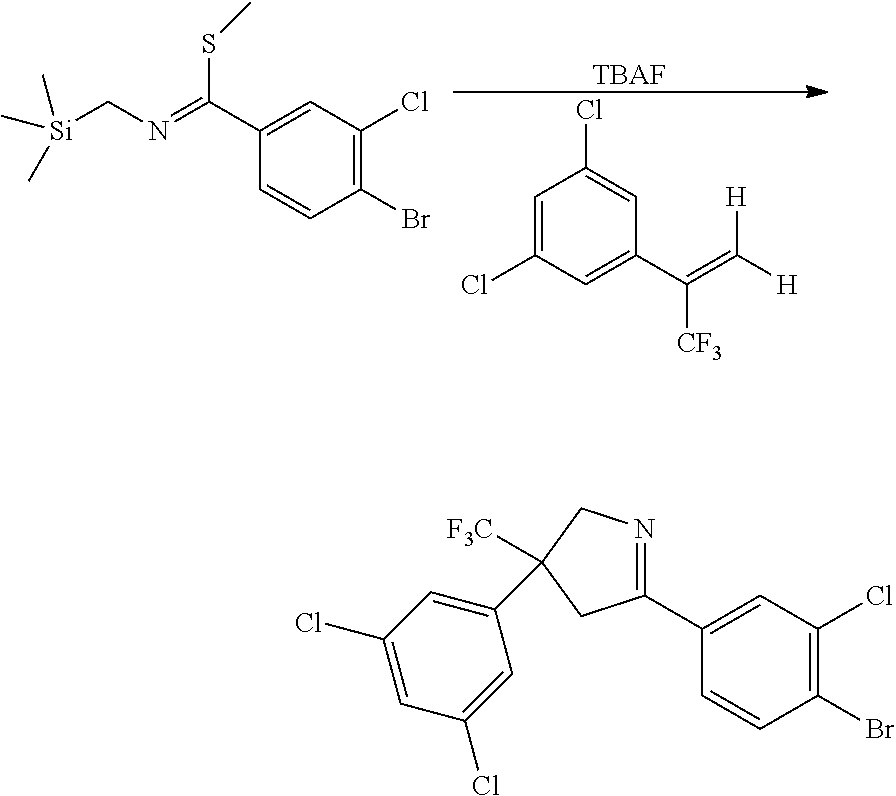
C1=C(Cl)C=C(C(=C([H])[H])[CF3])C=C1Cl.[TBAF].[Si](CN=C(C1=CC(Cl)=C(Br)C=C1)SC)(C)(C)C.C1(C2=NCC(C3=CC(Cl)=CC(Cl)=C3)([F3C])C2)=CC(Cl)=C(Br)C=C1
